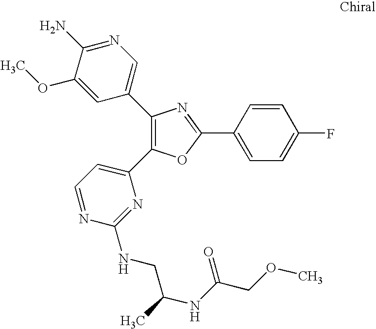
C1(C2=CN=C(N)C(OC)=C2)=C(C2=CC=NC(NCC(C)NC(COC)=O)=N2)OC(C2=CC=C(F)C=C2)=N1
